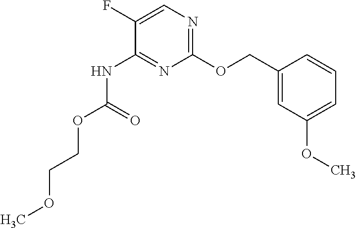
C1(OCC2=CC(OC)=CC=C2)=NC=C(F)C(NC(OCCOC)=O)=N1
